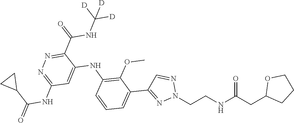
C1(CC(NCCN2N=CC(C3=CC=CC(NC4=CC(NC(C5CC5)=O)=NN=C4C(NC([D])([D])[D])=O)=C3OC)=N2)=O)CCCO1
